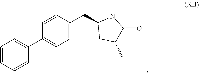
C1=CC=CC(C2=CC=C(CC3CC(C)C(=O)N3)C=C2)=C1
